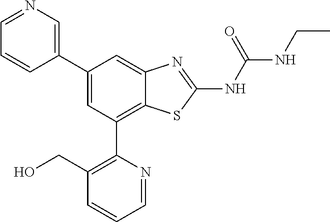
C1(C2=CN=CC=C2)=CC(C2=C(CO)C=CC=N2)=C2C(=C1)N=C(NC(=O)NCC)S2
